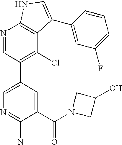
N1=CC(C2=CN=C(N)C(C(=O)N3CC(O)C3)=C2)=C(Cl)C2=C1NC=C2C1=CC(F)=CC=C1
